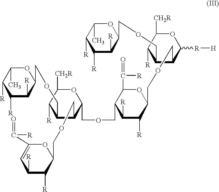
C1([R])C([R])C(COCC2C(COCC3C([R])C([R])C=C(C([R])=O)O3)C(COCC3C([R])C([R])C(COCC4C(COCC5OC(C)C([R])C([R])C5[R])C([R])C([CH2R])OC4[R][H])OC3C([R])=O)OC([CH2R])C2[R])OC(C)C1[R]
